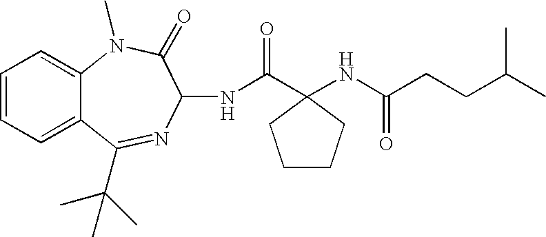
C12=CC=CC=C1N(C)C(=O)C(NC(=O)C1(NC(CCC(C)C)=O)CCCC1)N=C2C(C)(C)C
